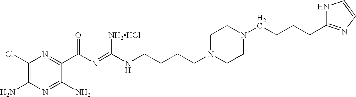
C1(Cl)=C(N)N=C(N)C(C(N=C(NCCCCN2CCN(CCCCC3=NC=CN3)CC2)[NH2HCl])=O)=N1
